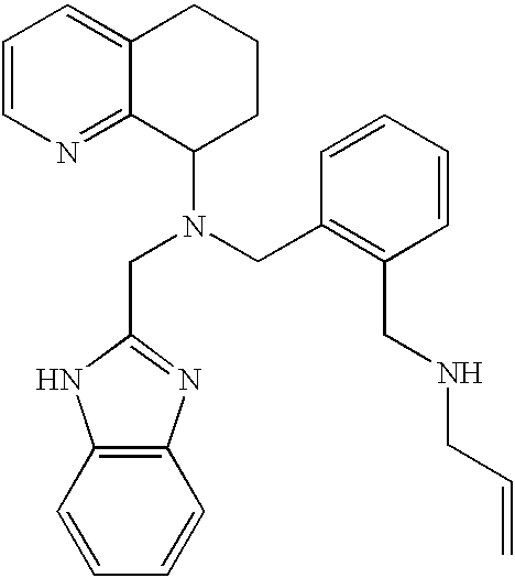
C1=CN=C2C(=C1)CCCC2N(CC1=C(CNCC=C)C=CC=C1)CC1=NC2=C(N1)C=CC=C2
